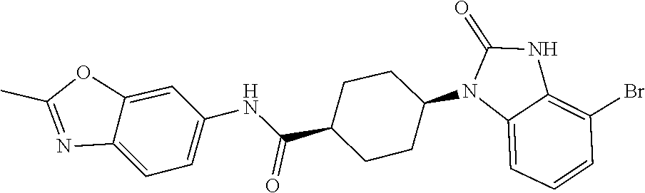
O=C1NC2=C(Br)C=CC=C2N1C1CCC(C(NC2=CC=C3N=C(C)OC3=C2)=O)CC1
